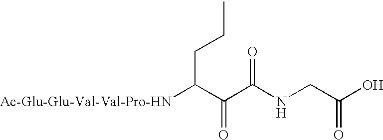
[Ac-Glu-Glu-Val-Val-Pro-HN]C(C(C(NCC(O)=O)=O)=O)CCC
